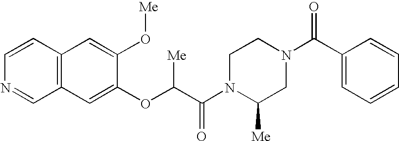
C12=C(C=C(O[Me])C(OC(C(N3C([Me])CN(C(C4=CC=CC=C4)=O)CC3)=O)[Me])=C1)C=CN=C2
